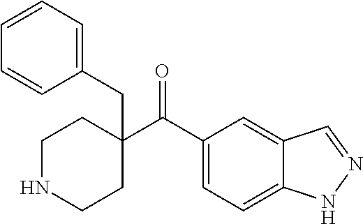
C(=O)(C1(CC2=CC=CC=C2)CCNCC1)C1=CC=C2C(=C1)C=NN2
